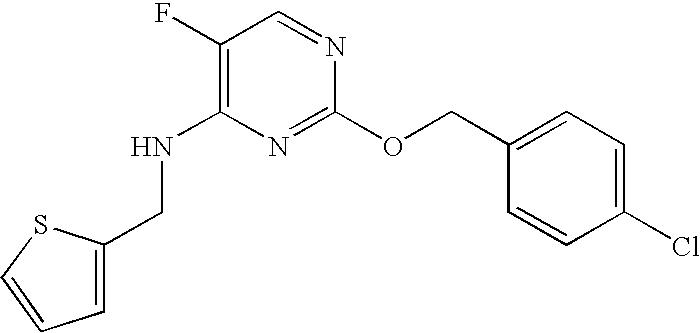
C1(CNC2=C(F)C=NC(OCC3=CC=C(Cl)C=C3)=N2)=CC=CS1
